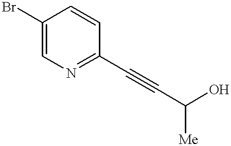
C1(Br)=CN=C(C#CC(O)[Me])C=C1
